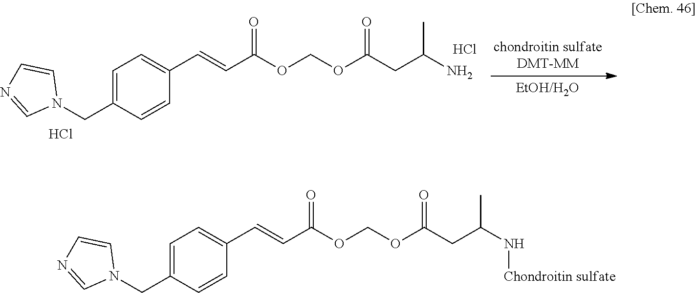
C1=C(CN2C=CN=C2)C=CC(C=CC(OCOC(CC(N[Chondroitin sulfate])C)=O)=O)=C1.C1=C(CN2C=CN=C2)C=CC(C=CC(OCOC(CC(N)C)=O)=O)=C1.Cl.Cl
